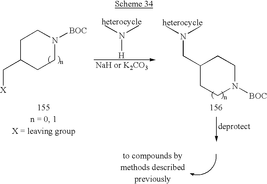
CN(C)[H].C1C(C[X])CCN([BOC])C1.CN(C)CC1CCN([BOC])CC1
